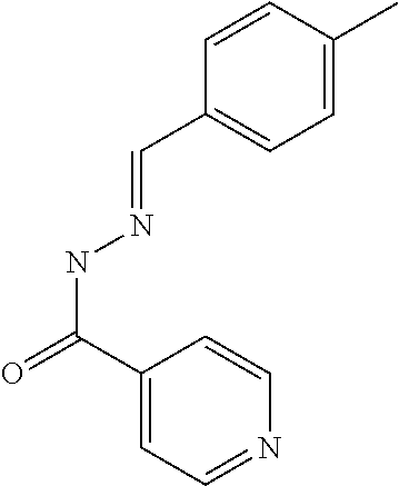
C1=CC(C)=CC=C1C=NNC(=O)C1=CC=NC=C1
